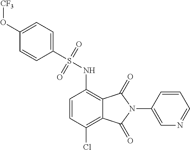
C1=CC(Cl)=C2C(=C1NS(=O)(=O)C1=CC=C(O[CF3])C=C1)C(=O)N(C1=CN=CC=C1)C2=O
